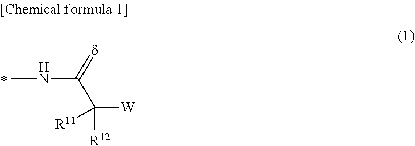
CNC(C([R11])([W])[R12])=[d]
